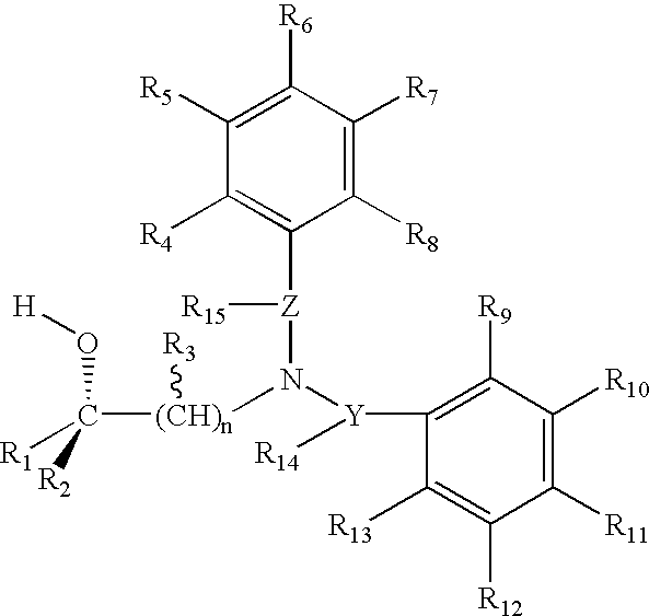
C1([R6])=C([R5])C([R4])=C([Z]([R15])N([Y](C2=C([R9])C([R10])=C([R11])C([R12])=C2[R13])[R14])[(CH)n]([R3])C(O[H])([R1])[R2])C([R8])=C1[R7]
